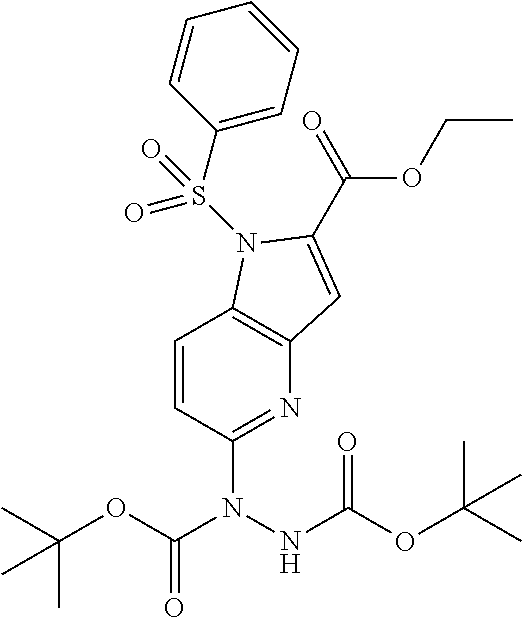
C1=CC(N(C(=O)OC(C)(C)C)NC(=O)OC(C)(C)C)=NC2=C1N(S(C1=CC=CC=C1)(=O)=O)C(C(OCC)=O)=C2
